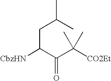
C(C(C(C([CO2Et])(C)C)=O)[CbzHN])C(C)C
